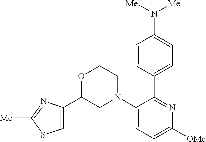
C1=C(C2CN(C3=CC=C([OMe])N=C3C3=CC=C(N([Me])[Me])C=C3)CCO2)N=C([Me])S1
